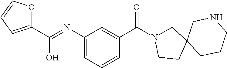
C1(N=C(C2=CC=CO2)O)=CC=CC(C(N2CC3(CC2)CCCNC3)=O)=C1C
